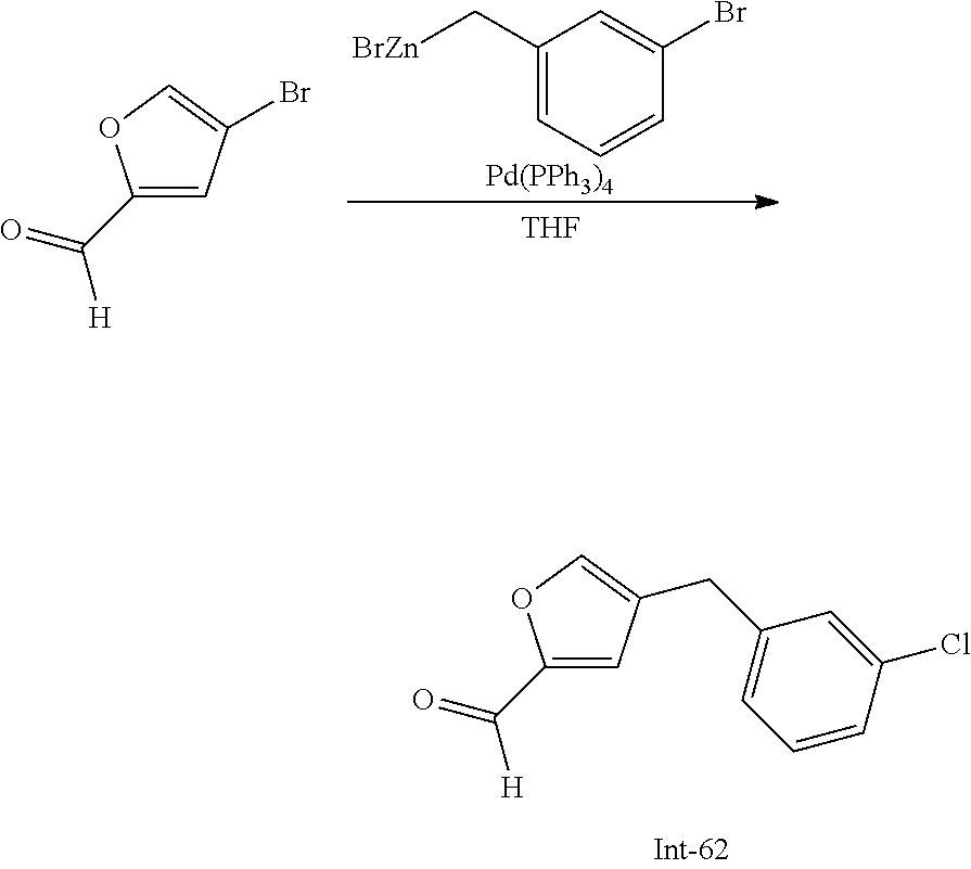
C1(C[BrZn])=CC=CC(Br)=C1.[Pd(PPh3)4].C1(C(=O)[H])=CC(Br)=CO1.[THF].C1(C(=O)[H])=CC(CC2=CC=CC(Cl)=C2)=CO1
